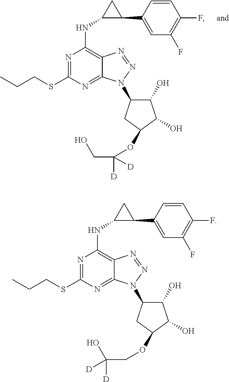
C1=CC(C2CC2NC2=C3C(=NC(SCCC)=N2)N(C2C(O)C(O)C(OCC(O)([D])[D])C2)N=N3)=CC(F)=C1F.C1=CC(C2CC2NC2=C3C(=NC(SCCC)=N2)N(C2C(O)C(O)C(OC(CO)([D])[D])C2)N=N3)=CC(F)=C1F
